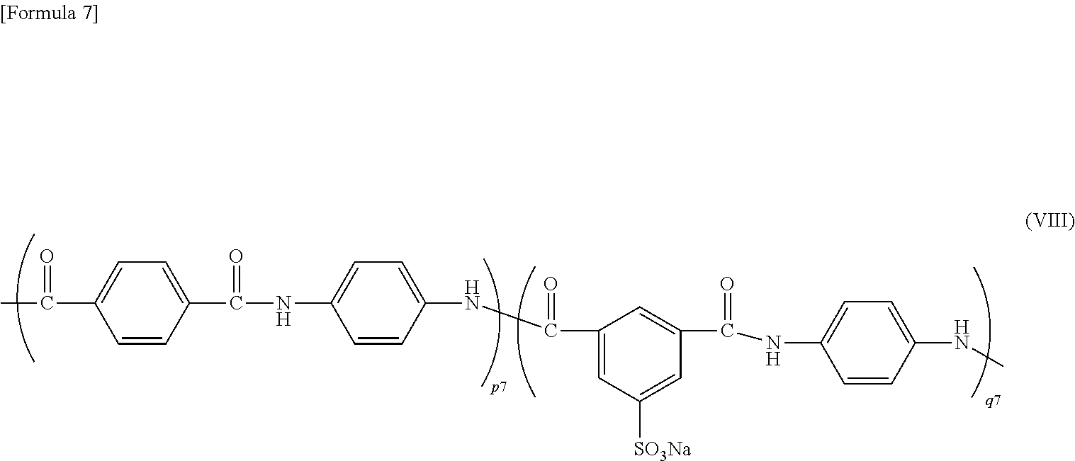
C1=CC(C(NC2=CC=C(NC(C3=CC([SO3Na])=CC(C(NC4=CC=C(NC)C=C4)=O)=C3)=O)C=C2)=O)=CC=C1C(C)=O
